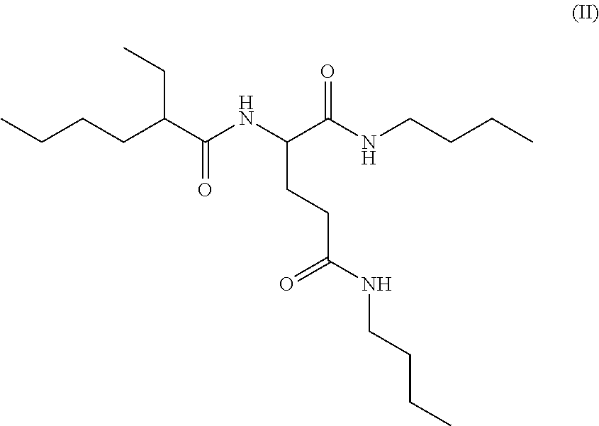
CCCCC(C(NC(C(NCCCC)=O)CCC(NCCCC)=O)=O)CC
